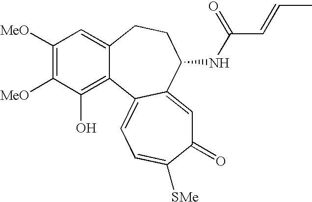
C1([MeO])=C([MeO])C(O)=C2C(=C1)CCC(NC(C=CC)=O)C1=CC(=O)C([SMe])=CC=C21
